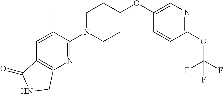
C1(N2CCC(OC3=CN=C(OC(F)(F)F)C=C3)CC2)=NC2=C(C=C1C)C(=O)NC2
